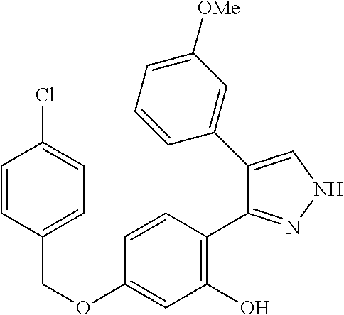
C(OC1=CC(O)=C(C2=NNC=C2C2=CC([OMe])=CC=C2)C=C1)C1=CC=C(Cl)C=C1
